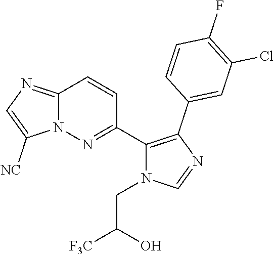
C12=NC=C([NC])N1N=C(C1=C(C3=CC(Cl)=C(F)C=C3)N=CN1CC(O)[F3C])C=C2
